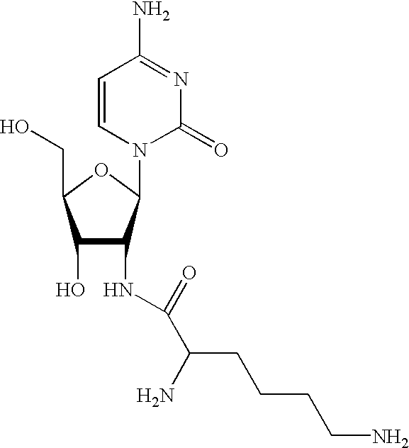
C1(O)C(NC(=O)C(CCCCN)N)C(N2C(=O)N=C(N)C=C2)OC1CO
